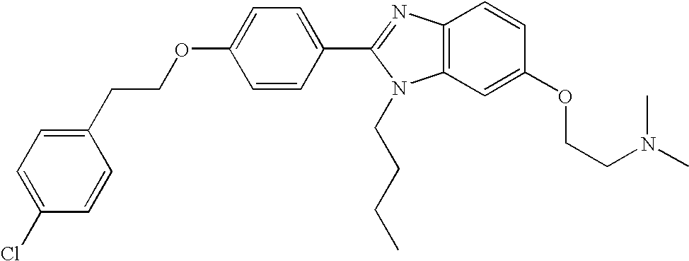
C1(CCOC2=CC=C(C3=NC4=C(N3CCCC)C=C(OCCN(C)C)C=C4)C=C2)=CC=C(Cl)C=C1
